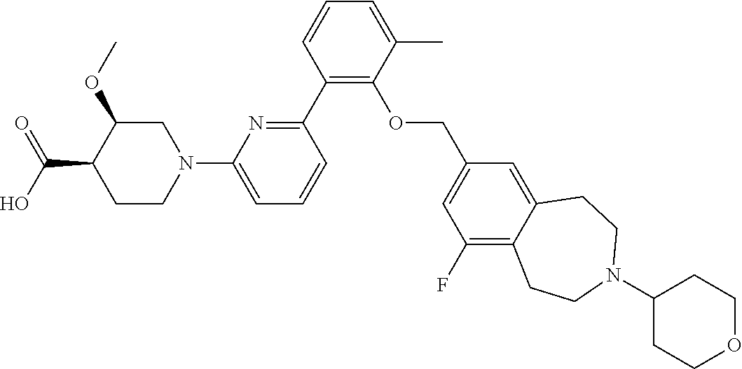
C1(C2=NC(N3CC(OC)C(C(O)=O)CC3)=CC=C2)=C(OCC2=CC(F)=C3C(=C2)CCN(C2CCOCC2)CC3)C(C)=CC=C1
